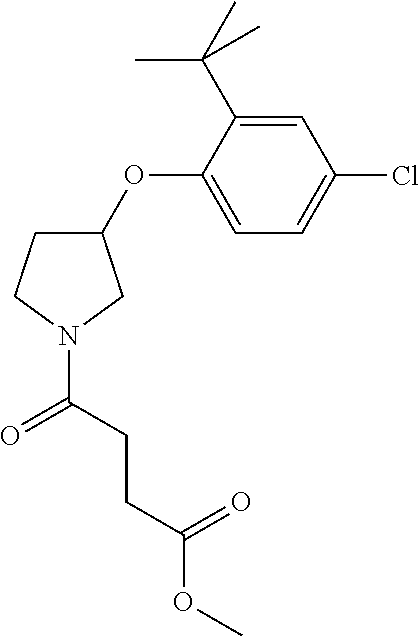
C1(OC2=CC=C(Cl)C=C2C(C)(C)C)CCN(C(=O)CCC(OC)=O)C1
